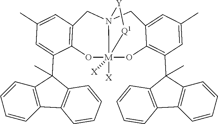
C12=C(C3=C(C1(C1=CC(C)=CC4=C1O[M]15([X])([X])OC6=C(C7(C)C8=C(C9=C7C=CC=C9)C=CC=C8)C=C(C)C=C6CN1(C4)[Y][Q1]5)C)C=CC=C3)C=CC=C2
